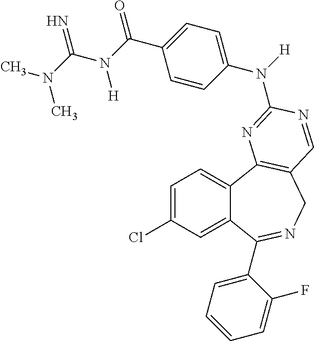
C1=C(Cl)C=C2C(=C1)C1=C(CN=C2C2=CC=CC=C2F)C=NC(N(C2=CC=C(C(N(C(N(C)C)=N)[H])=O)C=C2)[H])=N1
